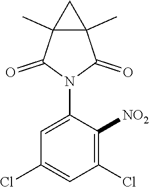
N1(C2=CC(Cl)=CC(Cl)=C2[NO2])C(=O)C2(C)C(C)(C1=O)C2
